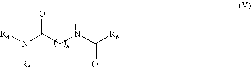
[R4]N(C(CNC([R6])=O)=O)[R5]
